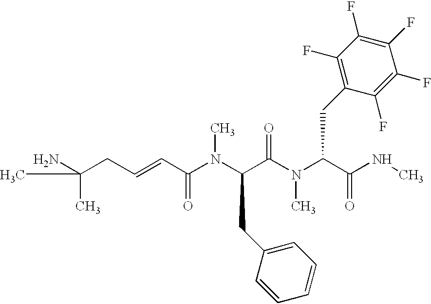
NC(CC=CC(N(C(C(N(C(C(NC)=O)CC1=C(F)C(F)=C(F)C(F)=C1F)C)=O)CC1=CC=CC=C1)C)=O)(C)C
